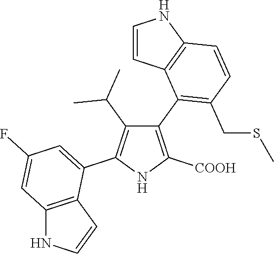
C1(C2=C(CSC)C=CC3=C2C=CN3)=C([COOH])NC(C2=CC(F)=CC3=C2C=CN3)=C1C(C)C
